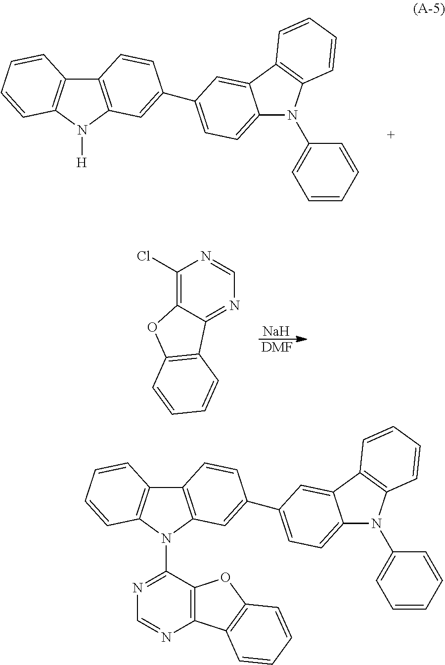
C12=C(N([H])C3=C1C=CC=C3)C=C(C1=CC=C3N(C4=CC=CC=C4)C4=C(C3=C1)C=CC=C4)C=C2.[Na].[DMF].C1(Cl)=C2C(=NC=N1)C1=C(O2)C=CC=C1.C12=C(N(C3=NC=NC4=C3OC3=C4C=CC=C3)C3=C1C=CC=C3)C=C(C1=CC=C3N(C4=CC=CC=C4)C4=C(C3=C1)C=CC=C4)C=C2
